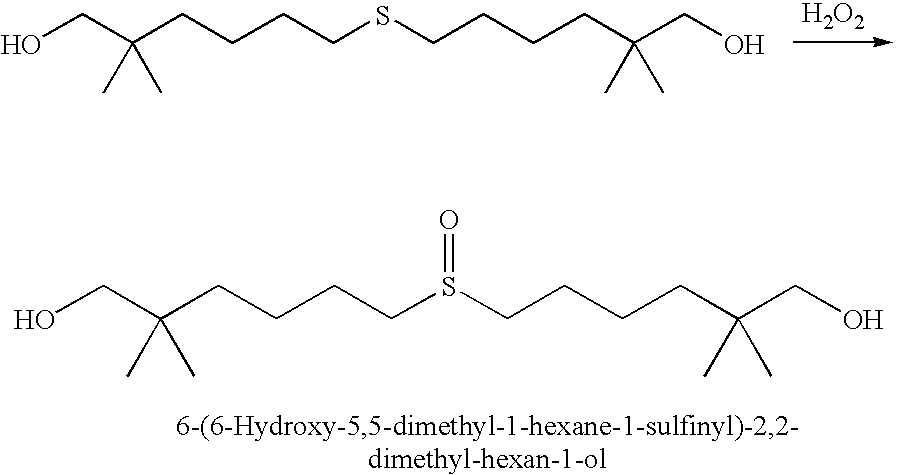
OCC(CCCCSCCCCC(CO)(C)C)(C)C.[H2O2].OCC(CCCCS(CCCCC(CO)(C)C)=O)(C)C
